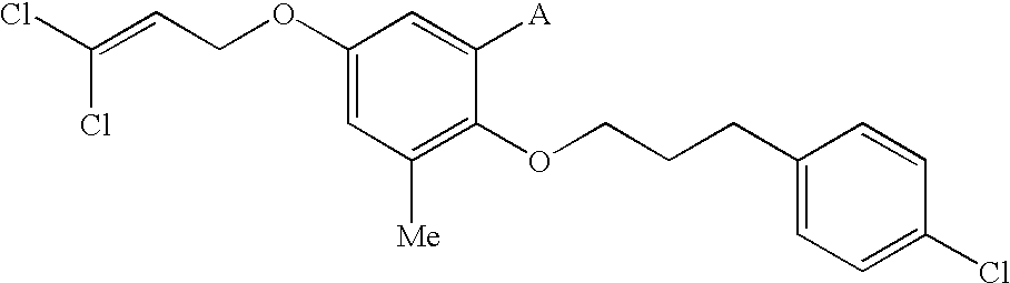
C1(OCC=C(Cl)Cl)=CC([Me])=C(OCCCC2=CC=C(Cl)C=C2)C([A])=C1
